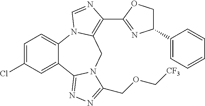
C12=CC=C(Cl)C=C1C1=NN=C(COC[CF3])N1CC1=C(C3=NC(C4=CC=CC=C4)CO3)N=CN21
